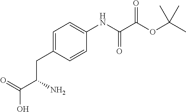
C1=C(CC(C(=O)O)N)C=CC(NC(C(OC(C)(C)C)=O)=O)=C1
